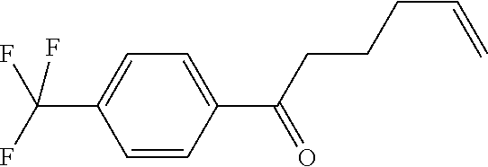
C1=CC(C(CCCC=C)=O)=CC=C1C(F)(F)F
